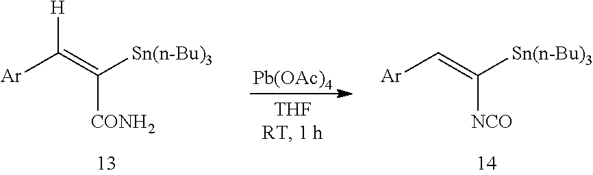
[Ar]C(=C([CONH2])[Sn(n-Bu)3])[H].[Ar]C=C([NCO])[Sn(n-Bu)3].[Pb(OAc)4]
